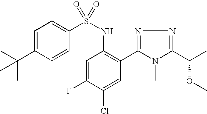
C1=C(C(C)(C)C)C=CC(S(NC2=C(C3=NN=C(C(C)OC)N3C)C=C(Cl)C(F)=C2)(=O)=O)=C1
